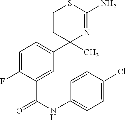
C1CC(C2=CC=C(F)C(C(NC3=CC=C(Cl)C=C3)=O)=C2)(C)N=C(N)S1
